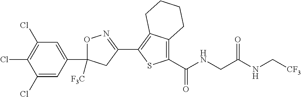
O1C(C2=CC(Cl)=C(Cl)C(Cl)=C2)([F3C])CC(C2=C3C(=C(C(=O)NCC(NC[CF3])=O)S2)CCCC3)=N1
